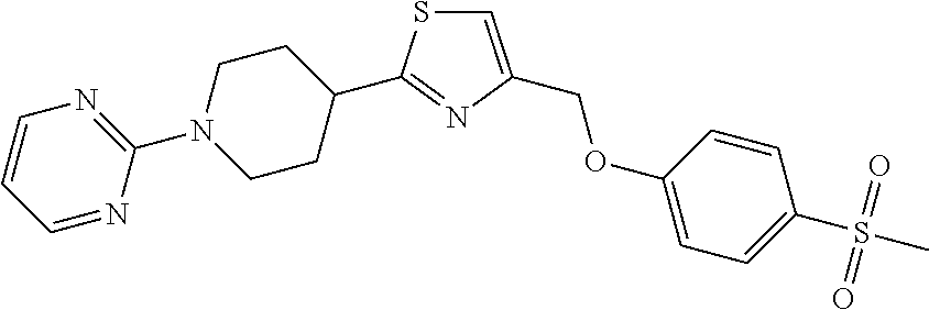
C1=C(COC2=CC=C(S(C)(=O)=O)C=C2)N=C(C2CCN(C3=NC=CC=N3)CC2)S1
